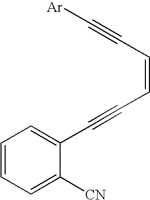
C(C1=CC=CC=C1[CN])#CC=CC#C[Ar]
